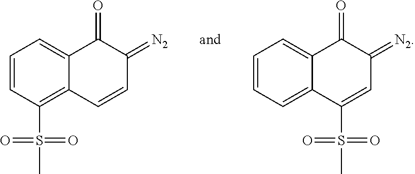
C1=CC(S(=O)(C)=O)=C2C(=C1)C(=O)C(=[N2])C=C2.C1=CC=C2C(=C1)C(=O)C(=[N2])C=C2S(=O)(C)=O
